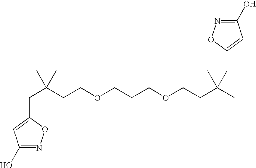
C1(O)=NOC(CC(C)(CCOCCCOCCC(C)(C)CC2=CC(O)=NO2)C)=C1
